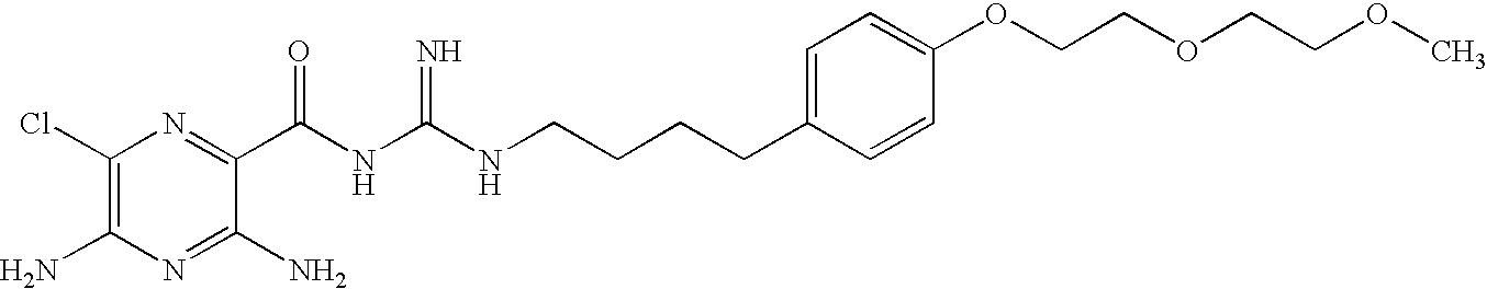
C1(Cl)=C(N)N=C(N)C(C(NC(NCCCCC2=CC=C(OCCOCCOC)C=C2)=N)=O)=N1
